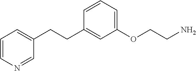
C1=CN=CC(CCC2=CC(OCCN)=CC=C2)=C1
